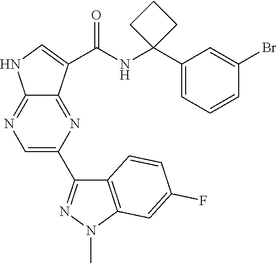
C12=NC=C(C3=NN(C)C4=C3C=CC(F)=C4)N=C1C(C(=O)NC1(C3=CC=CC(Br)=C3)CCC1)=CN2
